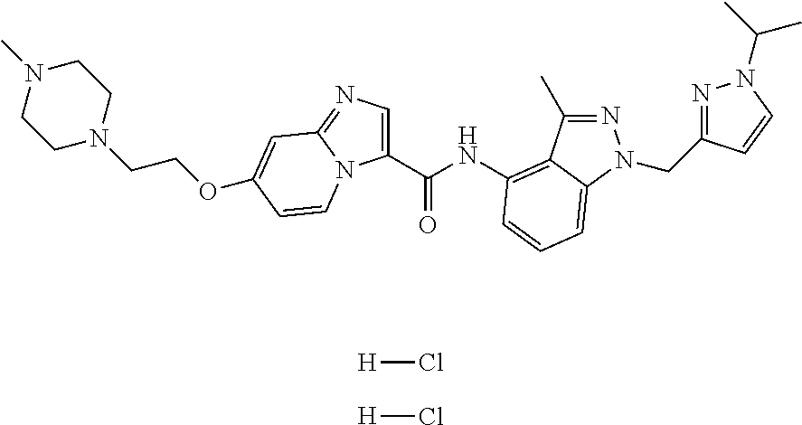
[H]Cl.[H]Cl.C1(C(NC2=C3C(C)=NN(CC4=NN(C(C)C)C=C4)C3=CC=C2)=O)=CN=C2N1C=CC(OCCN1CCN(C)CC1)=C2
